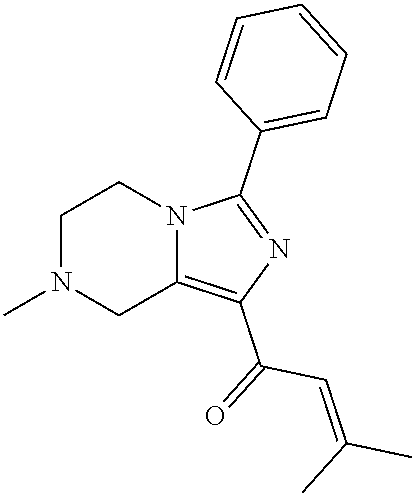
C1N(C)CC2=C(C(=O)C=C(C)C)N=C(C3=CC=CC=C3)N2C1
